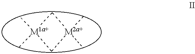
[M1a+]1(C)(C)C[M2a+](C)(C)C1
